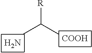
[R]C(C)C.N.[COOH]
